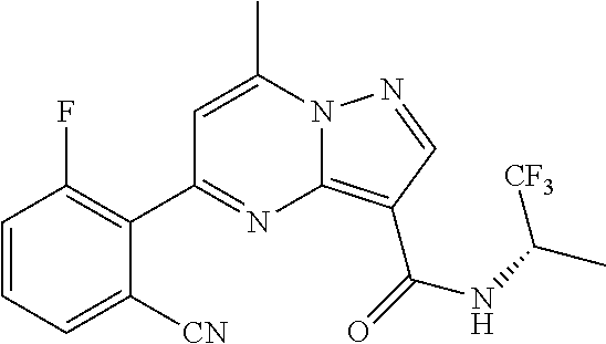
C1=C(C)N2C(=C(C(=O)NC(C)[CF3])C=N2)N=C1C1=C(F)C=CC=C1[CN]
